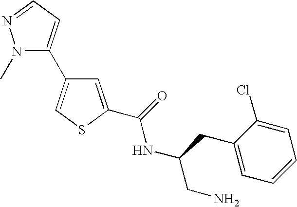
C1=C(C(=O)NC(CN)CC2=CC=CC=C2Cl)SC=C1C1=CC=NN1C
